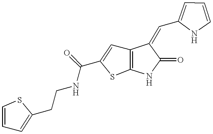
C12=C(NC(=O)C1=CC1=CC=CN1)SC(C(NCCC1=CC=CS1)=O)=C2
